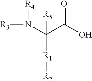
N(C(C(O)=O)([R5])[R1][R2])([R4])[R3]
